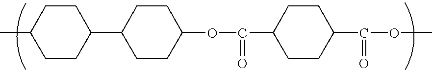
CC1CCC(C2CCC(OC(=O)C3CCC(C(OC)=O)CC3)CC2)CC1
